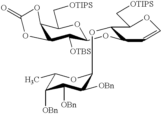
C1(OC2C([OBn])C([OBn])C([OBn])C(C)O2)C(C[OTIPS])OC=CC1OC1C([OTBS])C2C(C(C[OTIPS])O1)OC(=O)O2
